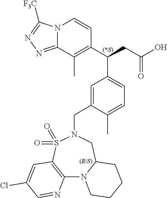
N12C(=NN=C1[F3C])C(C)=C(C(CC(O)=O)C1=CC=C(C)C(CN3CC4N(C5=C(S3(=O)=O)C=C(Cl)C=N5)CCCC4)=C1)C=C2.[(R/S)]
